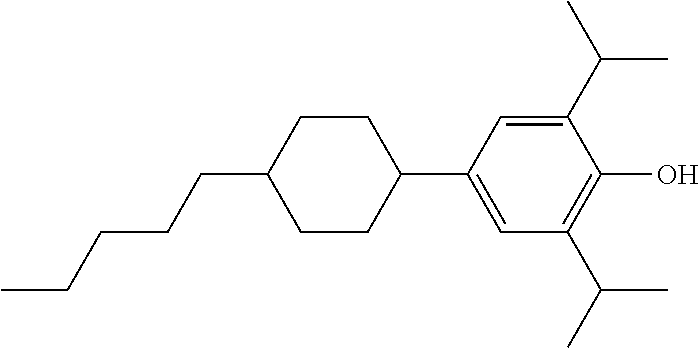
C1CC(CCCCC)CCC1C1=CC(C(C)C)=C(O)C(C(C)C)=C1
